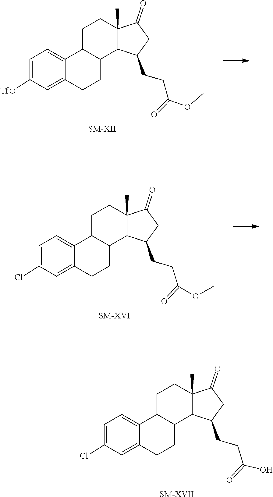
C1=C2C3CCC4(C)C(=O)CC(CCC(=O)O)C4C3CCC2=CC(Cl)=C1.[SM-XVII].O(C)C(=O)CCC1CC(=O)C2(C)CCC3C4=CC=C([TfO])C=C4CCC3C21.[SM-XII].O(C)C(=O)CCC1CC(=O)C2(C)CCC3C4=CC=C(Cl)C=C4CCC3C21.[SM-XVI]
